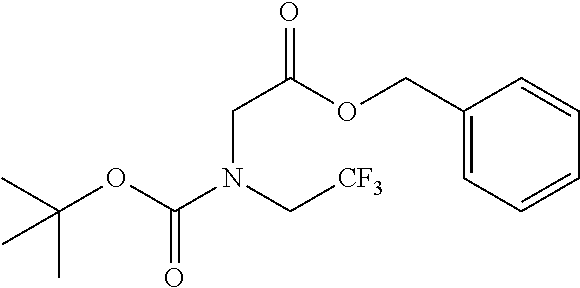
N(C(OC(C)(C)C)=O)(C[CF3])CC(=O)OCC1=CC=CC=C1
